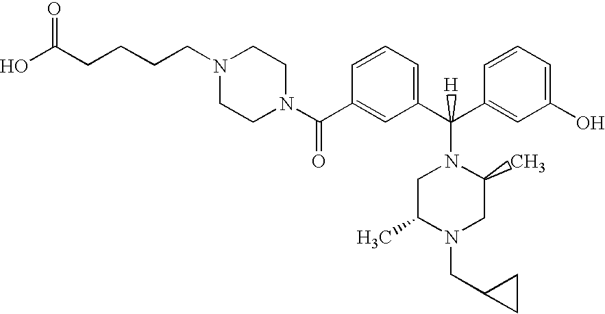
N1(C(C2=CC(C(C3=CC(O)=CC=C3)(N3CC(C)N(CC4CC4)CC3C)[H])=CC=C2)=O)CCN(CCCCC(O)=O)CC1
